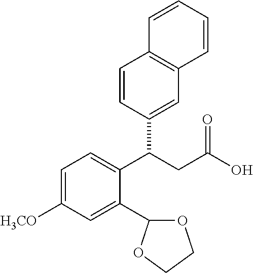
C1=C([H3CO])C=C(C2OCCO2)C(C(CC(O)=O)C2=CC3=C(C=C2)C=CC=C3)=C1
